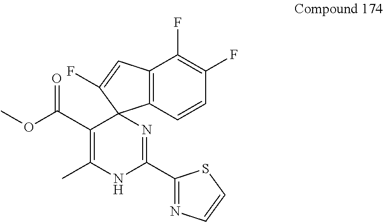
C12=C(C=C(F)C13N=C(C1=NC=CS1)NC(C)=C3C(=O)OC)C(F)=C(F)C=C2
